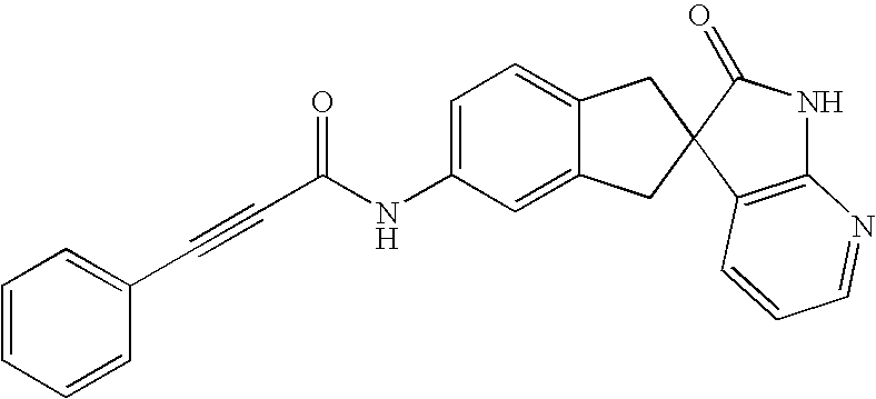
C1=C(NC(C#CC2=CC=CC=C2)=O)C=C2C(=C1)CC1(C2)C2=C(NC1=O)N=CC=C2
